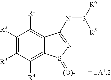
C1([R2])=C([R3])C([R4])=C2C(=C1[R1])C(N=S([R6])[R5])=NS2=[(O)2].[= I.A1.2]
